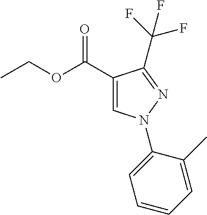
C(F)(F)(F)C1=NN(C2=CC=CC=C2C)C=C1C(OCC)=O
